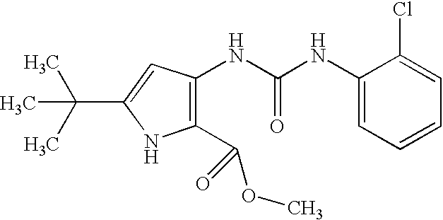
C1(C(OC)=O)=C(NC(NC2=CC=CC=C2Cl)=O)C=C(C(C)(C)C)N1
